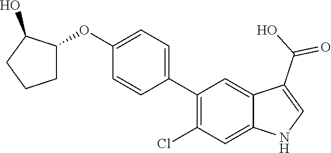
C1(C2=CC=C(OC3CCCC3O)C=C2)=C(Cl)C=C2C(=C1)C(C(O)=O)=CN2
